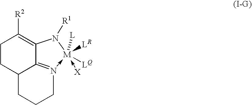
C12=N3->[M]([LQ])([LR])([L])(-[X])N([R1])C1=C([R2])CCC2CCC3
